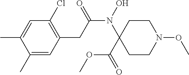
N(C(CC1=C(Cl)C=C(C)C(C)=C1)=O)(C1(C(OC)=O)CCN(OC)CC1)O
